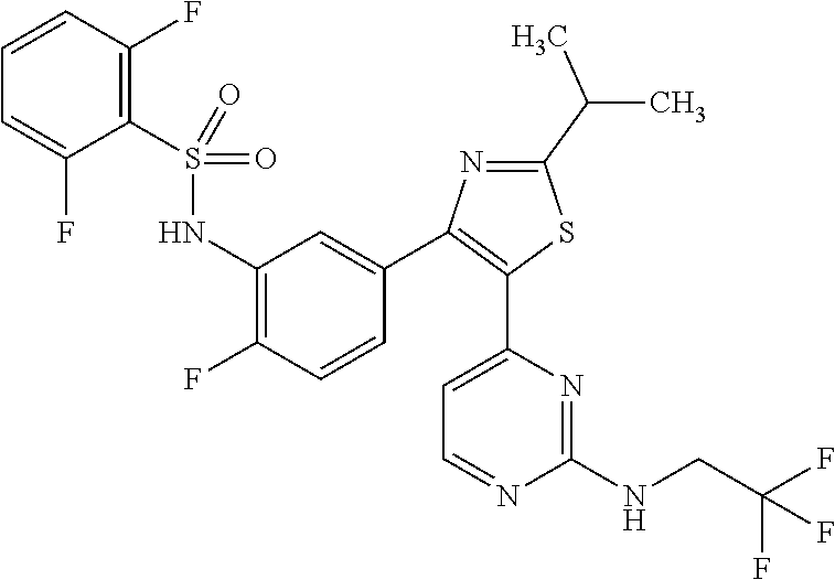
N1=C(C(C)C)SC(C2=CC=NC(NCC(F)(F)F)=N2)=C1C1=CC(NS(C2=C(F)C=CC=C2F)(=O)=O)=C(F)C=C1
